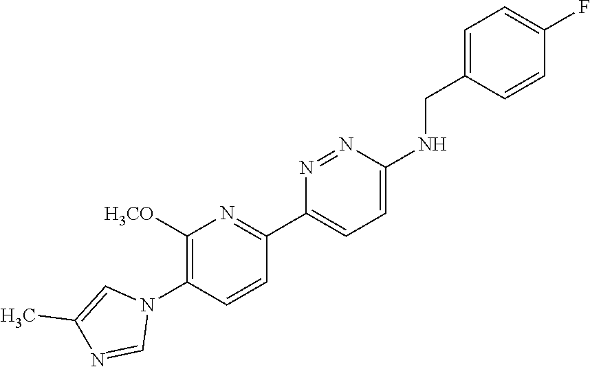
C1=C(CNC2=CC=C(C3=NC([H3CO])=C(N4C=C(C)N=C4)C=C3)N=N2)C=CC(F)=C1
